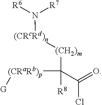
N([(CRcRd)n][(CH2)m]C([(CRaRb)p][G])(C(=O)Cl)[R8])([R6])[R7]
